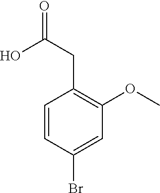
C1(CC(=O)O)=C(OC)C=C(Br)C=C1
